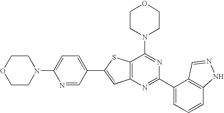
C1CN(C2=NC(C3=CC=CC4=C3C=NN4)=NC3=C2SC(C2=CC=C(N4CCOCC4)N=C2)=C3)CCO1
